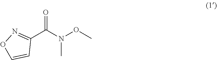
CN(C(C1=NOC=C1)=O)OC
